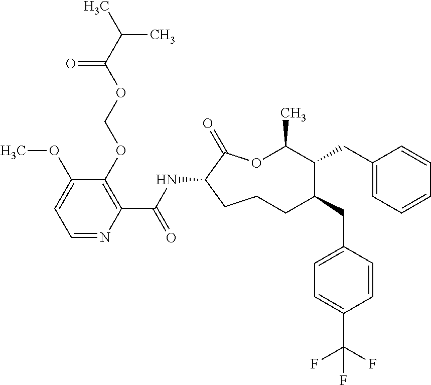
C1CC(NC(C2=C(OCOC(C(C)C)=O)C(OC)=CC=N2)=O)C(=O)OC(C)C(CC2=CC=CC=C2)C(CC2=CC=C(C(F)(F)F)C=C2)C1
